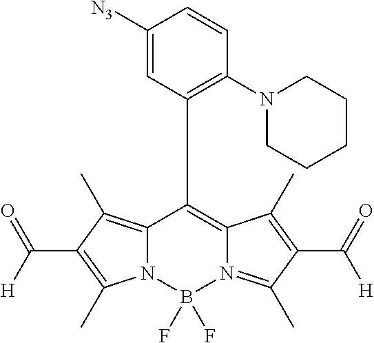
C12=C(C)C(C([H])=O)=C(C)N1B(F)(F)N1=C(C)C(C(=O)[H])=C(C)C1=C2C1=C(N2CCCCC2)C=CC([N3])=C1
